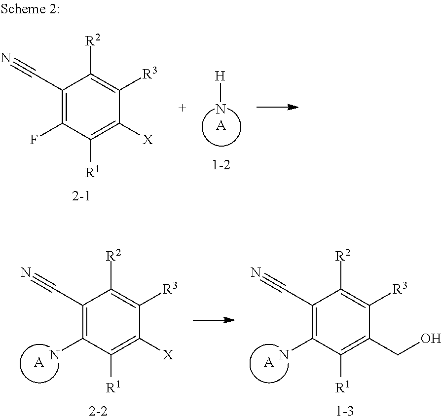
C1(C#N)=C(F)C([R1])=C([X])C([R3])=C1[R2].[A].[H]N.[A].C1(C#N)=C(N)C([R1])=C([X])C([R3])=C1[R2].[A].C1(C#N)=C(N)C([R1])=C(CO)C([R3])=C1[R2]
